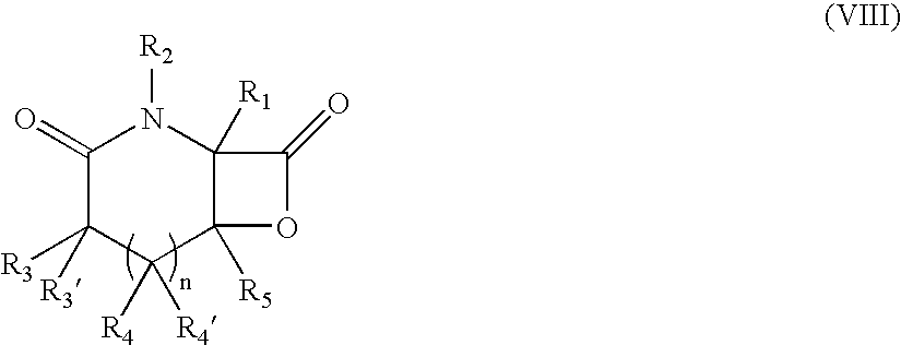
C1(=O)C([R3])([R3])C([R4])([R4])C2([R5])C([R1])(N1[R2])C(=O)O2
